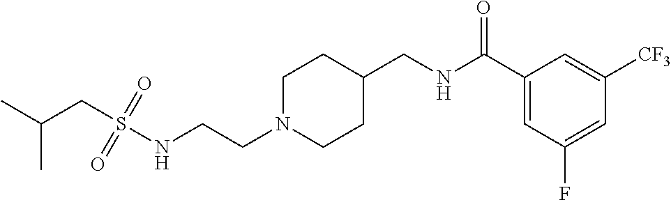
C1N(CCNS(CC(C)C)(=O)=O)CCC(CNC(C2=CC(F)=CC([CF3])=C2)=O)C1
